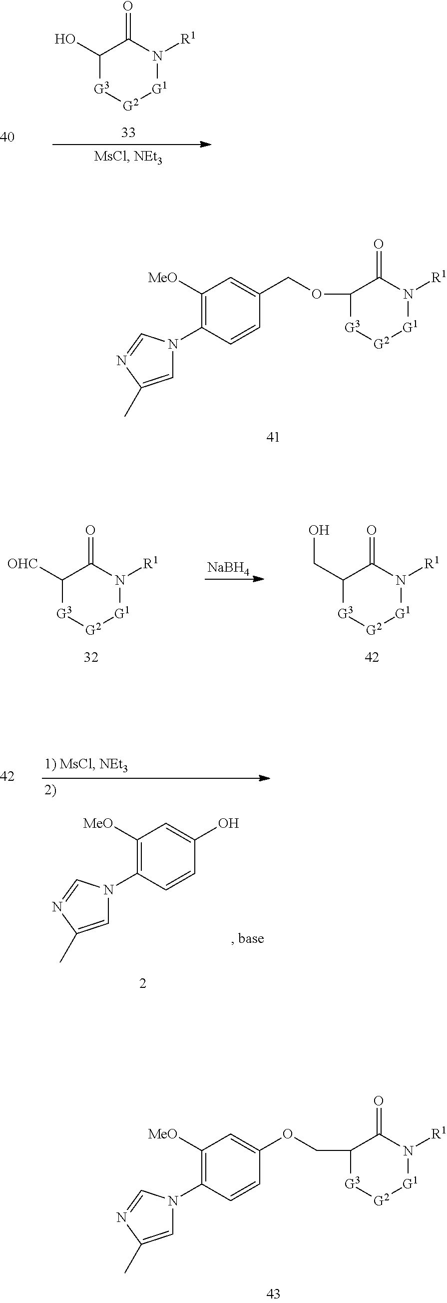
C1([MeO])=C(N2C=C(C)N=C2)C=CC(COC2[G3][G2][G1]N([R1])C2=O)=C1.C1([MeO])=C(N2C=C(C)N=C2)C=CC(OCC2[G3][G2][G1]N([R1])C2=O)=C1.C1(O)[G3][G2][G1]N([R1])C1=O.C1([OHC])[G3][G2][G1]N([R1])C1=O.[NaBH4].C1(CO)[G3][G2][G1]N([R1])C1=O.C1([MeO])=C(N2C=C(C)N=C2)C=CC(O)=C1
